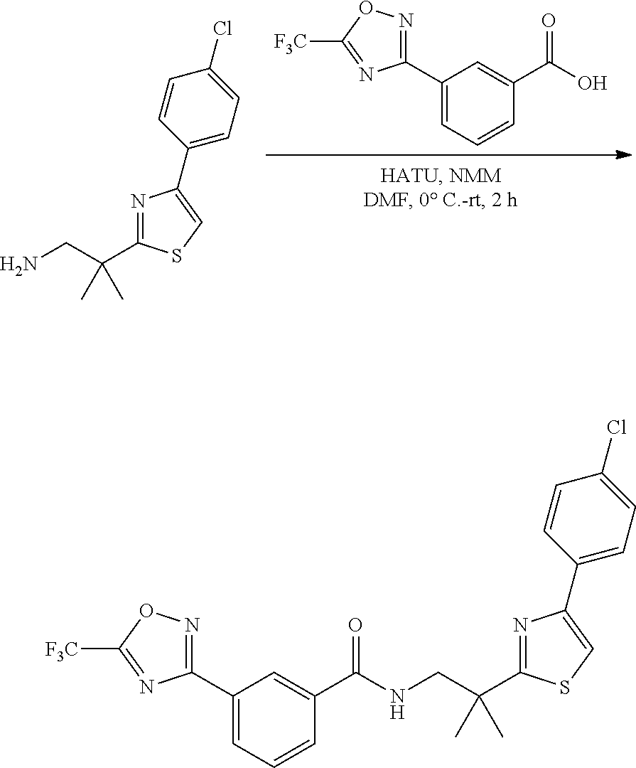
C1(C2=NOC([F3C])=N2)=CC=CC(C(O)=O)=C1.C1(C(CN)(C)C)=NC(C2=CC=C(Cl)C=C2)=CS1.C1(C(CNC(C2=CC(C3=NOC([F3C])=N3)=CC=C2)=O)(C)C)=NC(C2=CC=C(Cl)C=C2)=CS1
